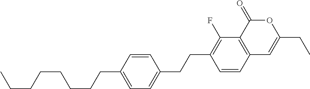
C12=C(C(=O)OC(CC)=C1)C(F)=C(CCC1=CC=C(CCCCCCCC)C=C1)C=C2
